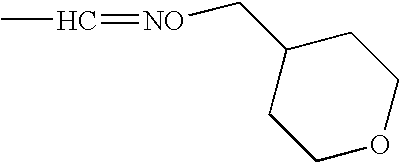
C1(C[NO]=CC)CCOCC1
